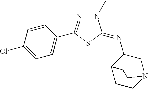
C1=C(Cl)C=CC(C2=NN(C)C(=NC3C4CCN(C3)CC4)S2)=C1
